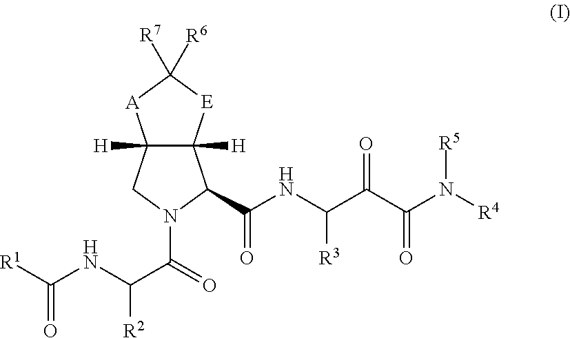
C12([H])C([H])(C(C(NC(C(C(N([R4])[R5])=O)=O)[R3])=O)N(C(=O)C(NC([R1])=O)[R2])C1)[E]C([R6])([R7])[A]2
